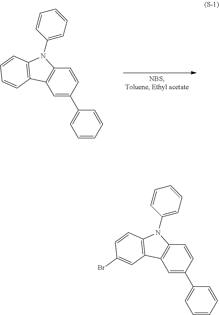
C1=C(C2=CC=CC=C2)C=CC2=C1C1=C(N2C2=CC=CC=C2)C=CC=C1.C1=C(C2=CC=CC=C2)C=CC2=C1C1=C(N2C2=CC=CC=C2)C=CC(Br)=C1
